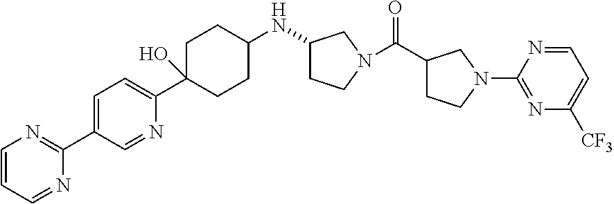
C1=C(C2=NC=CC=N2)C=NC(C2(O)CCC(NC3CCN(C(=O)C4CCN(C5=NC([CF3])=CC=N5)C4)C3)CC2)=C1
